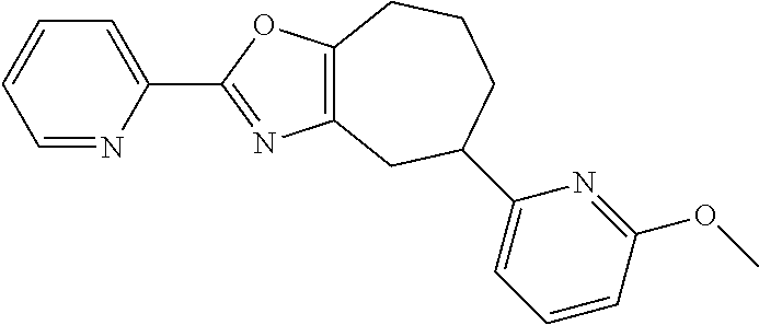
C12=C(OC(C3=CC=CC=N3)=N1)CCCC(C1=CC=CC(OC)=N1)C2
